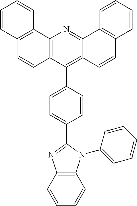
C12=C(C(C3=CC=C(C4=NC5=C(N4C4=CC=CC=C4)C=CC=C5)C=C3)=C3C(=N1)C1=C(C=C3)C=CC=C1)C=CC1=C2C=CC=C1
